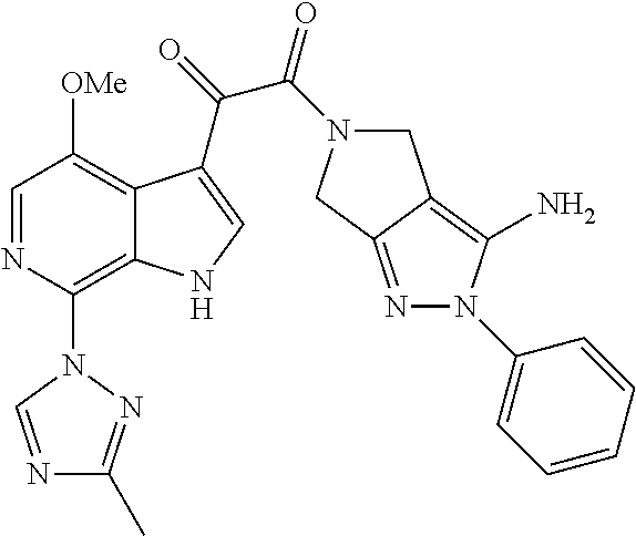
C1=NC(N2N=C(C)N=C2)=C2C(=C1[OMe])C(C(C(=O)N1CC3=C(N)N(C4=CC=CC=C4)N=C3C1)=O)=CN2
